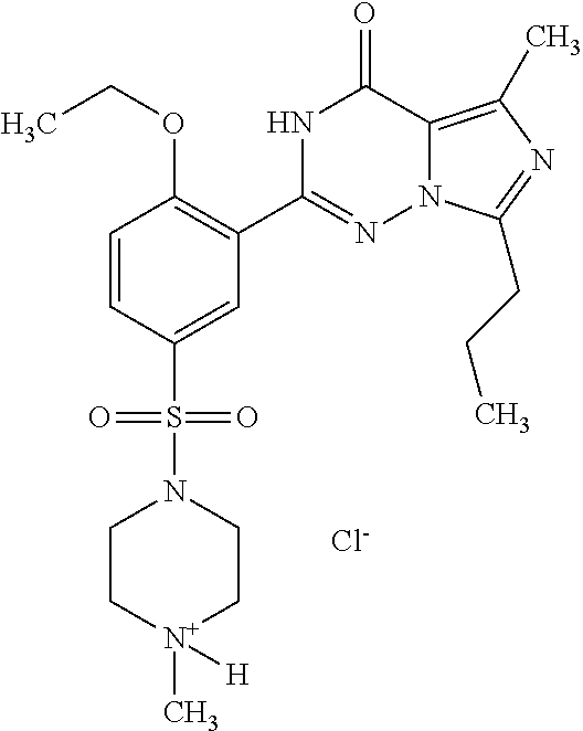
C1=CC(S(=O)(=O)N2CC[N+](C)([H])CC2)=CC(C2=NN3C(=C(C)N=C3CCC)C(=O)N2)=C1OCC.[Cl-]
